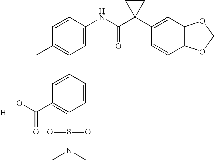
C1=CC(NC(C2(C3=CC4=C(C=C3)OCO4)CC2)=O)=CC(C2=CC(C(O)=O)=C(S(=O)(=O)N(C)C)C=C2)=C1C.[H]
